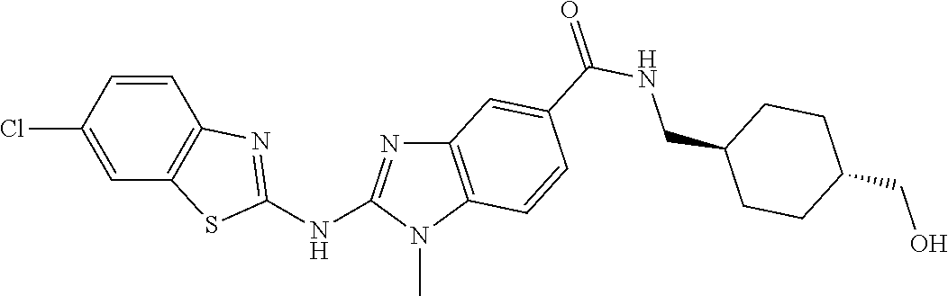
C1(Cl)=CC2=C(C=C1)N=C(NC1=NC3=C(N1C)C=CC(C(NCC1CCC(CO)CC1)=O)=C3)S2
